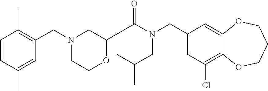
C1(CN(C(=O)C2OCCN(CC3=C(C)C=CC(C)=C3)C2)CC(C)C)=CC(Cl)=C2C(=C1)OCCCO2
